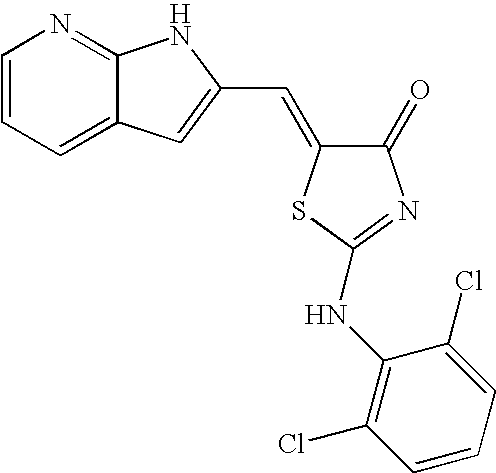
C1=CC=C2C(=N1)NC(C=C1C(=O)N=C(NC3=C(Cl)C=CC=C3Cl)S1)=C2
